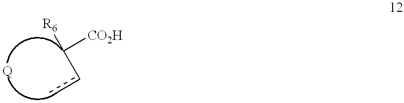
C([R6])([CO2H])cc
